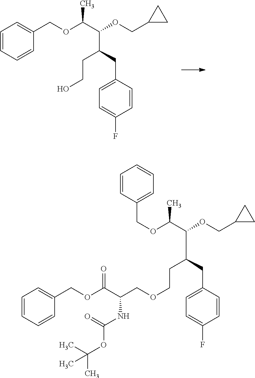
C1=CC=CC(COC(C(OCC2CC2)C(CCO)CC2=CC=C(F)C=C2)C)=C1.C1=CC(COC(C(OCC2CC2)C(CCOCC(C(OCC2=CC=CC=C2)=O)NC(OC(C)(C)C)=O)CC2=CC=C(F)C=C2)C)=CC=C1
